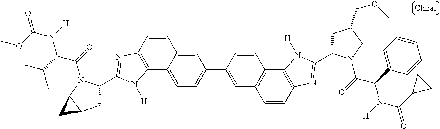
C1=C2C(=CC=C1C1=CC3=C(C=C1)C1=C(C=C3)N=C(C3CC(COC)CN3C(=O)C(C3=CC=CC=C3)N([H])C(C3CC3)=O)N1[H])C1=C(C=C2)N=C(C2CC3C(N2C(=O)C(C(C)C)N([H])C(OC)=O)C3)N1[H]
